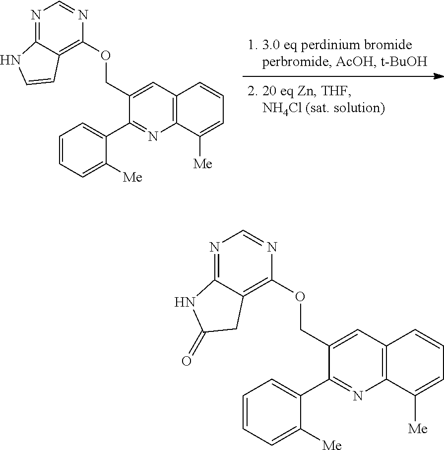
C1=CC=C([Me])C(C2=NC3=C(C=C2COC2=C4C(=NC=N2)NC=C4)C=CC=C3[Me])=C1.C1=CC=C([Me])C(C2=NC3=C(C=C2COC2=C4C(=NC=N2)NC(=O)C4)C=CC=C3[Me])=C1
